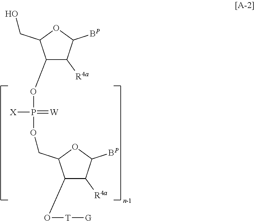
C1(O[T][G])C([R4a])C([BP])OC1COP(=[W])([X])OC1C([R4a])C([BP])OC1CO
